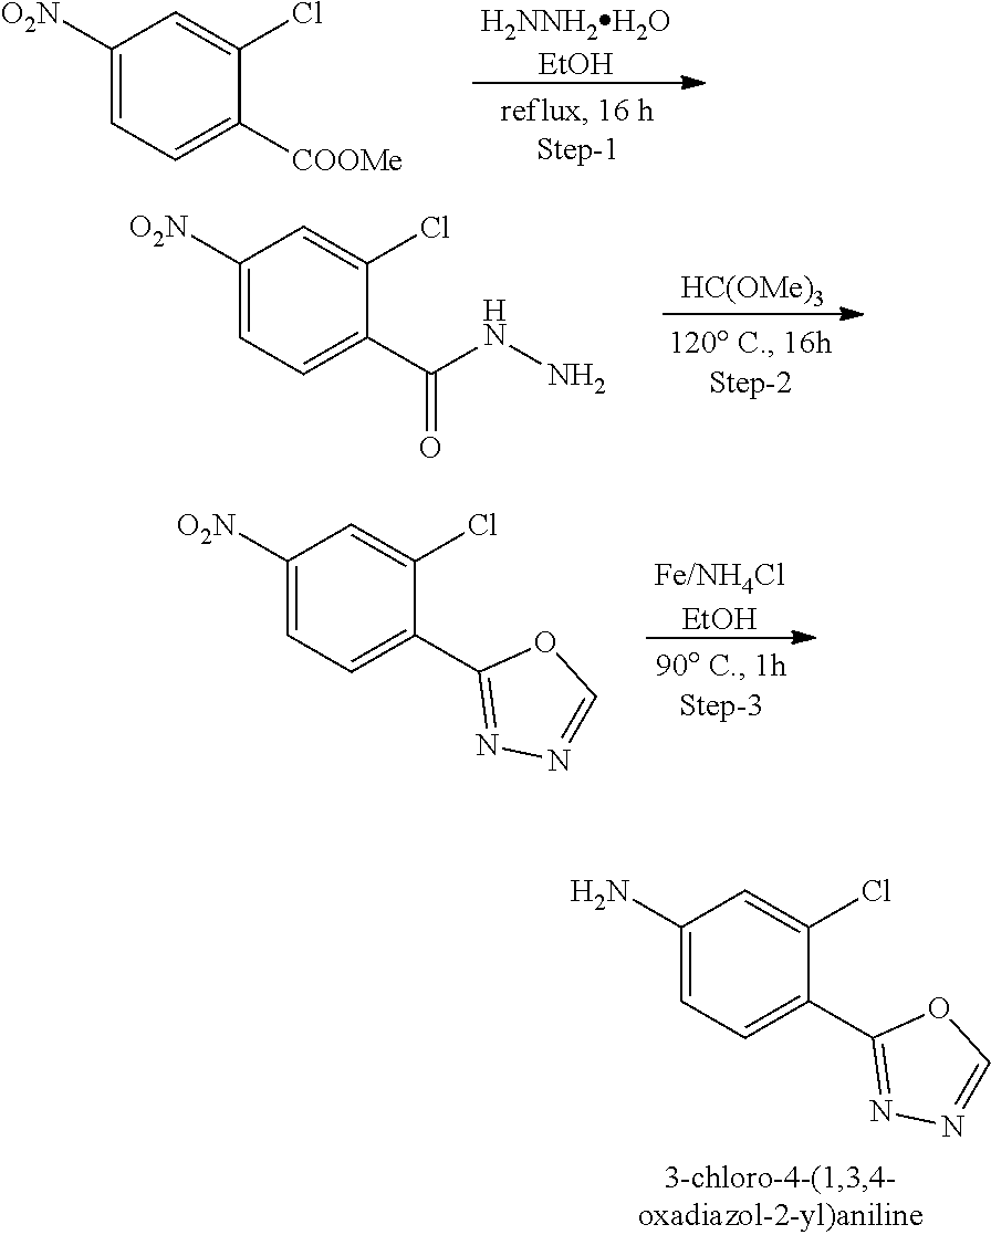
C1(N)=CC=C(C2=NN=CO2)C(Cl)=C1.[H2NNH2H2OEtOH].C1([O2N])=CC=C([COOMe])C(Cl)=C1.[HC(OMe)3].C1([O2N])=CC=C(C(NN)=O)C(Cl)=C1.[Fe/NH4ClEtOH].C1([O2N])=CC=C(C2=NN=CO2)C(Cl)=C1
